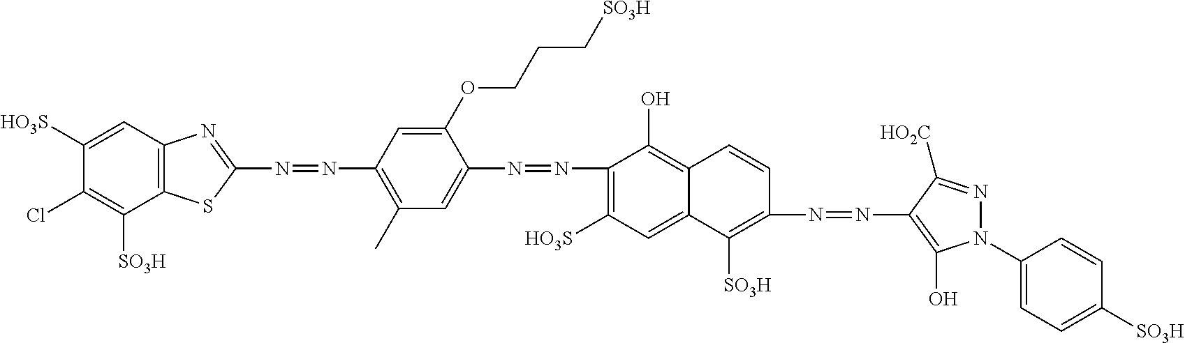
C1(N=NC2=CC(C)=C(N=NC3=NC4=C(S3)C([SO3H])=C(Cl)C([HO3S])=C4)C=C2OCCC[SO3H])=C([HO3S])C=C2C(=C1O)C=CC(N=NC1=C(O)N(C3=CC=C([SO3H])C=C3)N=C1[HO2C])=C2[SO3H]
